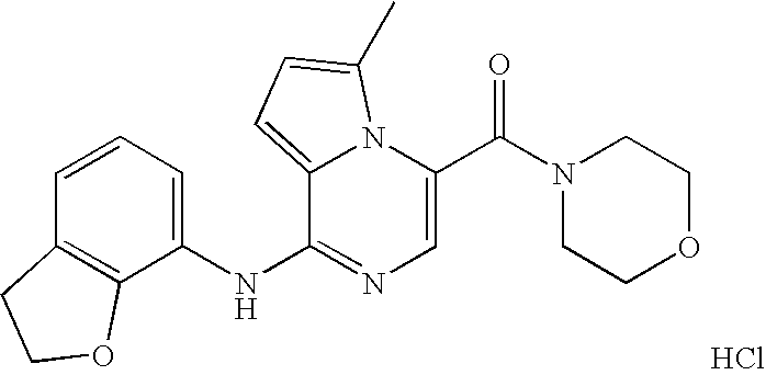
C1=C(C(N2CCOCC2)=O)N2C(=CC=C2C)C(NC2=CC=CC3=C2OCC3)=N1.Cl
